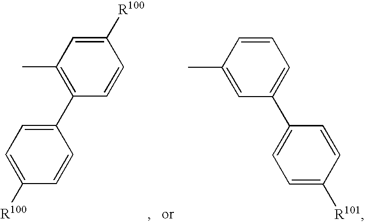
C1([R100])=CC(C)=C(C2=CC=C([R100])C=C2)C=C1.C1=CC(C)=CC(C2=CC=C([R101])C=C2)=C1
